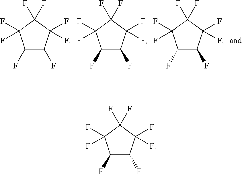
C1(F)C(F)(F)C(F)(F)C(F)(F)C1F.C1(F)C(F)(F)C(F)(F)C(F)(F)C1F.C1(F)C(F)(F)C(F)(F)C(F)(F)C1F.C1(F)C(F)(F)C(F)(F)C(F)(F)C1F
